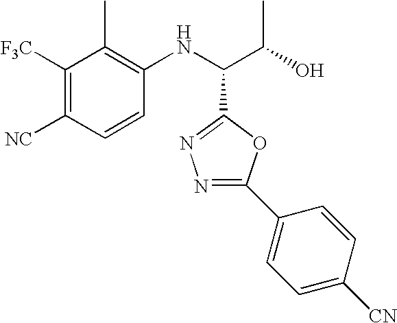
C1([F3C])=C([NC])C=CC(NC(C(O)C)C2=NN=C(C3=CC=C([CN])C=C3)O2)=C1C
